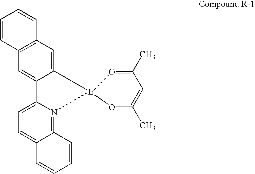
C12=CC3=C(C=C1C1=CC=C4C(=N1[Ir]21O=C(C)C=C(C)O1)C=CC=C4)C=CC=C3
